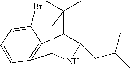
C(C(C)C)C1C2C(C)(C)CC(C3=C2C(Br)=CC=C3)N1
